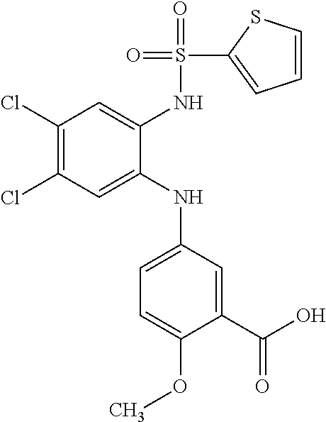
C1(Cl)=C(Cl)C=C(NC2=CC=C(OC)C(C(O)=O)=C2)C(NS(=O)(=O)C2=CC=CS2)=C1
